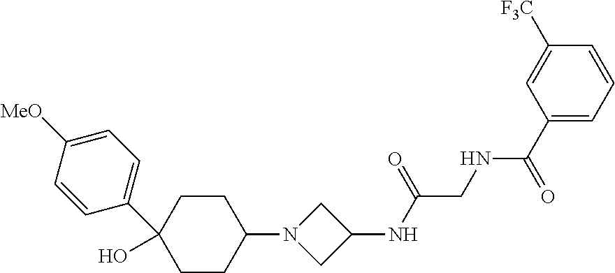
C1CC(N2CC(NC(CNC(C3=CC=CC([F3C])=C3)=O)=O)C2)CCC1(C1=CC=C([MeO])C=C1)O
